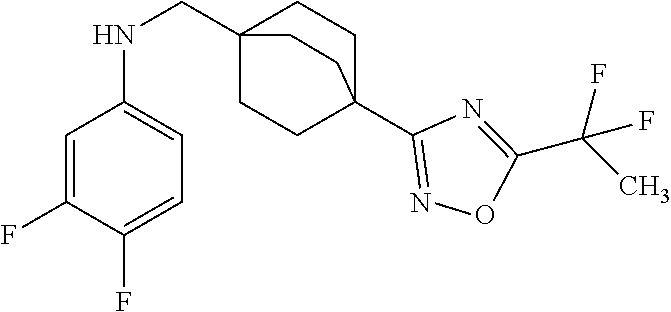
C1=C(F)C(F)=CC=C1NCC12CCC(C3=NOC(C(C)(F)F)=N3)(CC1)CC2
